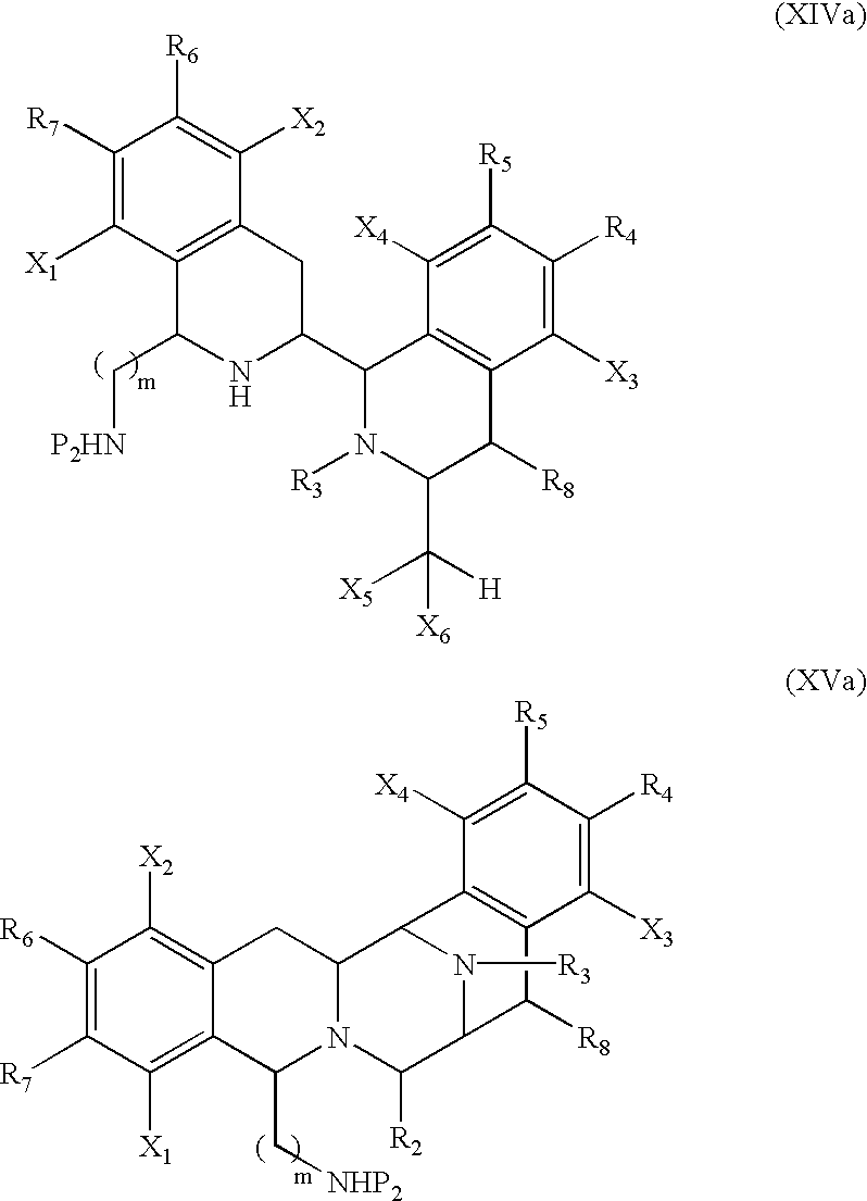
C1([R6])=C([R7])C([X1])=C2C(=C1[X2])CC1N(C2C[NHP2])C([R2])C2N([R3])C1C1=C(C2[R8])C([X3])=C([R4])C([R5])=C1[X4].C1([R7])=C([X1])C2=C(C([X2])=C1[R6])CC(C1N([R3])C(C([X6])([X5])[H])C([R8])C3=C1C([X4])=C([R5])C([R4])=C3[X3])NC2C[P2HN]
